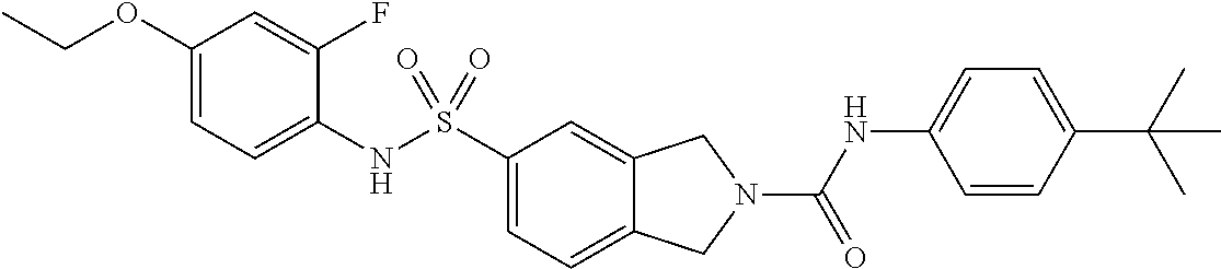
C1(OCC)=CC=C(NS(C2=CC=C3C(=C2)CN(C(NC2=CC=C(C(C)(C)C)C=C2)=O)C3)(=O)=O)C(F)=C1
